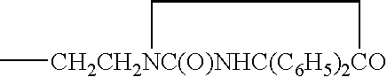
C[CH2CH2NC(O)NHC(C6H5)2CO]1CC1
